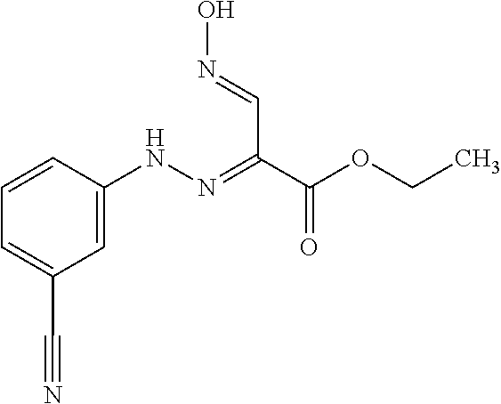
C1=C(NN=C(C(OCC)=O)C=NO)C=CC=C1C#N
